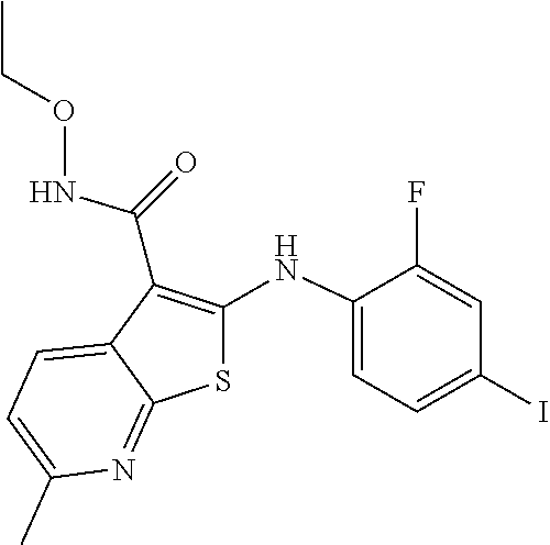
C1(F)=CC(I)=CC=C1NC1=C(C(NOCC)=O)C2=CC=C(C)N=C2S1
